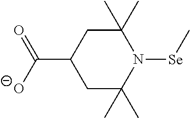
C1C(C)(C)N([Se]C)C(C)(C)CC1C([O-])=O
